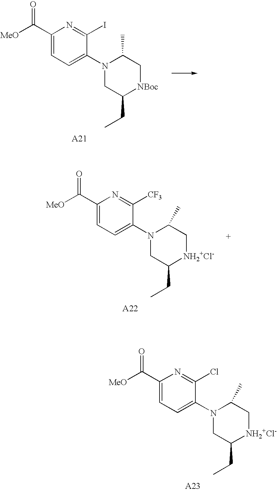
C1(C([MeO])=O)=CC=C(N2CC(CC)[NBoc]CC2C)C(I)=N1.C1(C([MeO])=O)=CC=C(N2CC(CC)[NH2+Cl-]CC2C)C(Cl)=N1.C1(C([MeO])=O)=CC=C(N2CC(CC)[NH2+Cl-]CC2C)C([CF3])=N1
